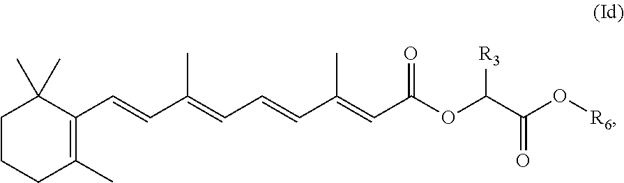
C1CCC(C)=C(C=CC(=CC=CC(=CC(OC(C(O[R6])=O)[R3])=O)C)C)C1(C)C
